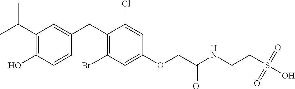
C1(CC2=CC(C(C)C)=C(O)C=C2)=C(Br)C=C(OCC(NCCS(O)(=O)=O)=O)C=C1Cl
